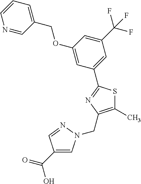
C1(C)=C(CN2C=C(C(=O)O)C=N2)N=C(C2=CC(C(F)(F)F)=CC(OCC3=CC=CN=C3)=C2)S1
